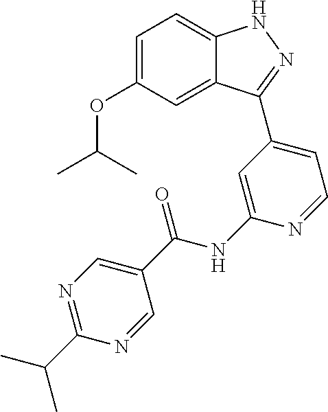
C1=C(OC(C)C)C=C2C(=C1)NN=C2C1=CC=NC(NC(=O)C2=CN=C(C(C)C)N=C2)=C1
